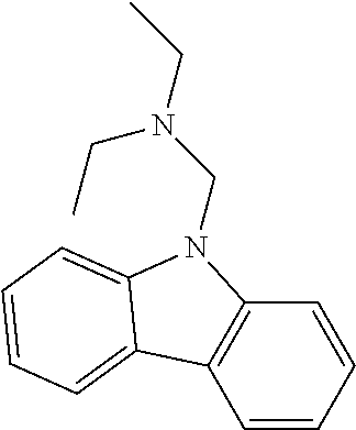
C1=CC=CC2=C1C1=CC=CC=C1N2CN(CC)CC
